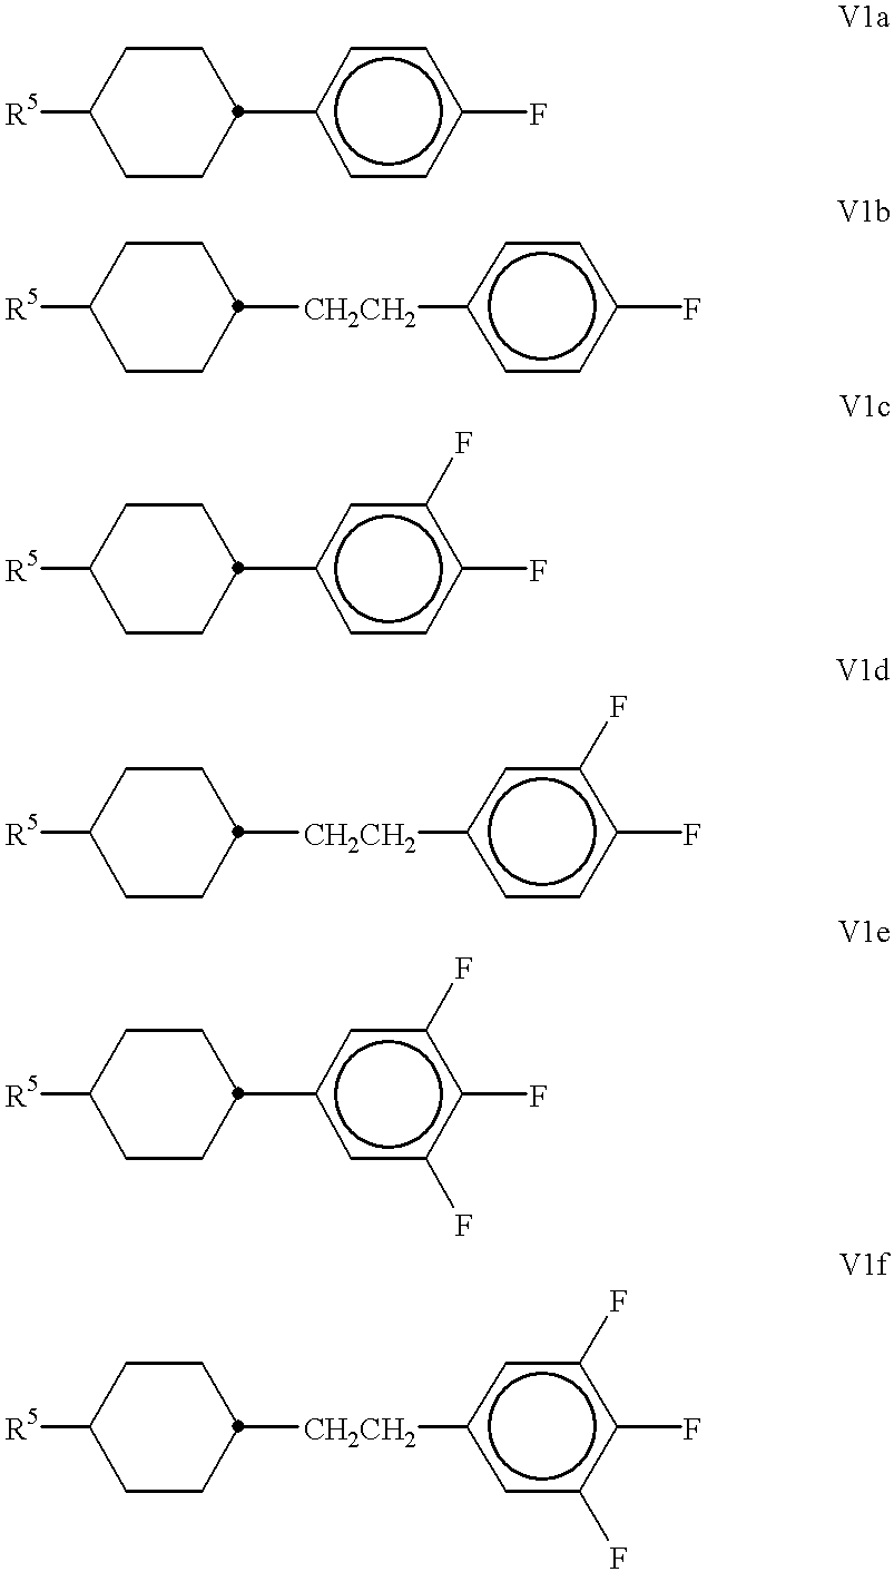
C1CC([R5])CCC1c1ccc(F)cc1.[CH2CH2](C1CCC([R5])CC1)c1ccc(F)cc1.C1CC([R5])CCC1c1ccc(F)c(F)c1.[CH2CH2](C1CCC([R5])CC1)c1ccc(F)c(F)c1.C1CC([R5])CCC1c1cc(F)c(F)c(F)c1.[CH2CH2](C1CCC([R5])CC1)c1cc(F)c(F)c(F)c1
